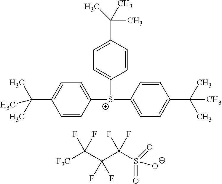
C1=CC(C(C)(C)C)=CC=C1[S+](C1=CC=C(C(C)(C)C)C=C1)C1=CC=C(C(C)(C)C)C=C1.[F3C]C(C(C(S([O-])(=O)=O)(F)F)(F)F)(F)F
